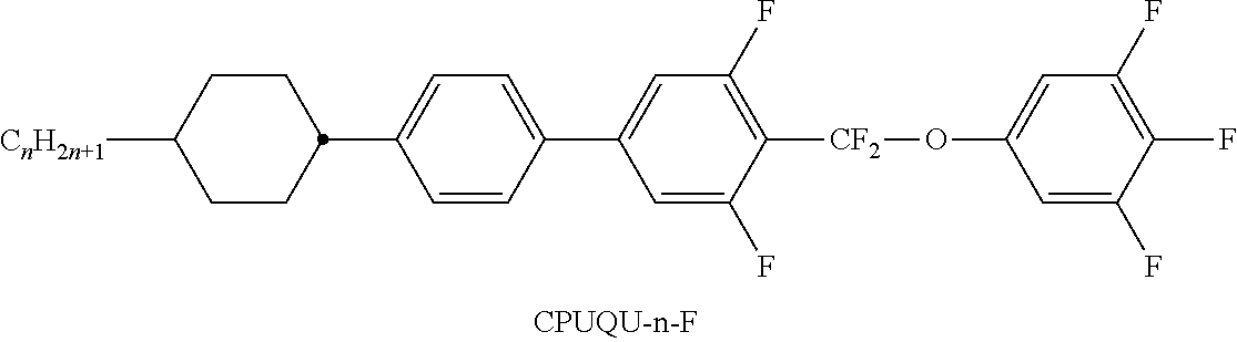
C1CC(C2=CC=C(C3=CC(F)=C([CF2]OC4=CC(F)=C(F)C(F)=C4)C(F)=C3)C=C2)CCC1[CnH2n+1]
